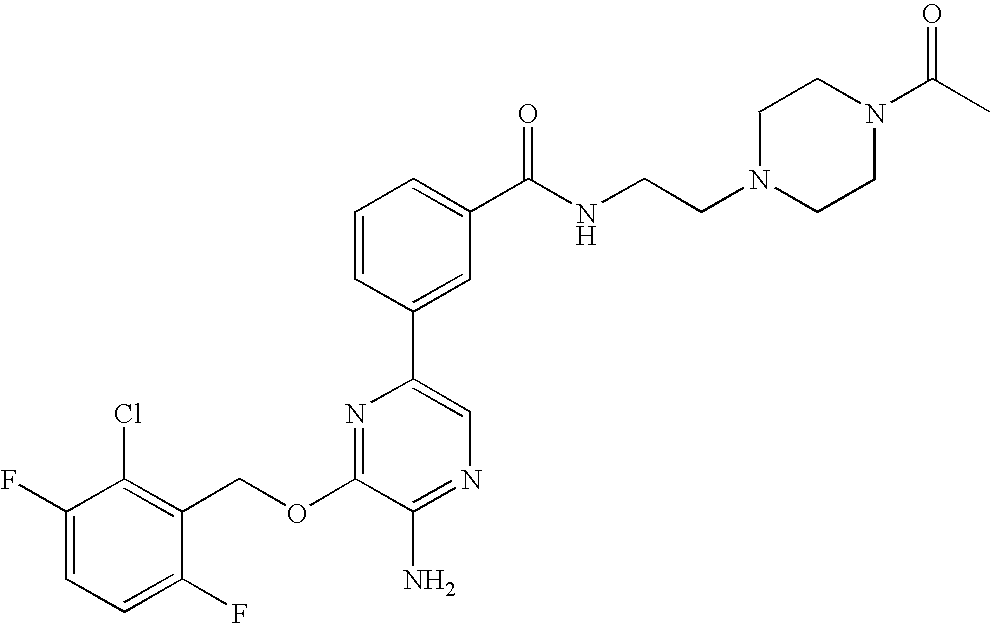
C1(OCC2=C(Cl)C(F)=CC=C2F)=NC(C2=CC(C(NCCN3CCN(C(C)=O)CC3)=O)=CC=C2)=CN=C1N
